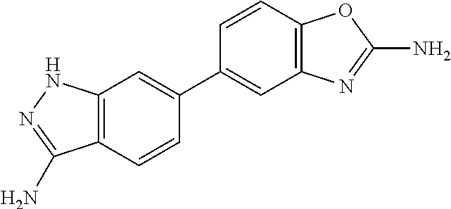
C12=C(C=C(C3=CC4=C(C=C3)OC(N)=N4)C=C1)NN=C2N
